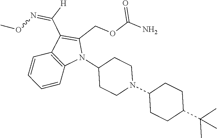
N1(C2CCN(C3CCC(C(C)(C)C)CC3)CC2)C(COC(N)=O)=C(C([H])=NOC)C2=C1C=CC=C2
